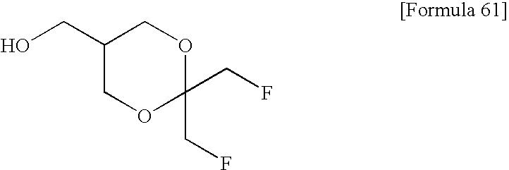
OCC1COC(CF)(CF)OC1
